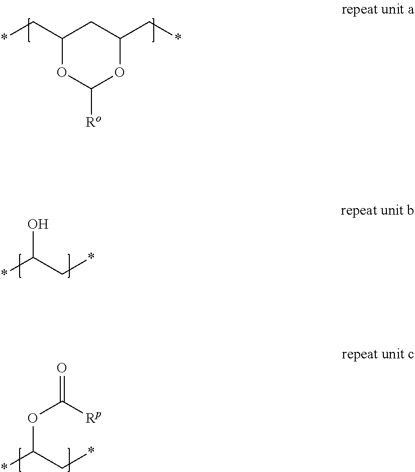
C1(C*)OC([Ro])OC(C*)C1.*C(C*)O.*C(C*)OC([Rp])=O
